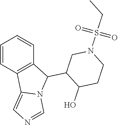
C1=CC2=C(C=C1)C(C1CN(S(=O)(=O)CC)CCC1O)N1C2=CN=C1
